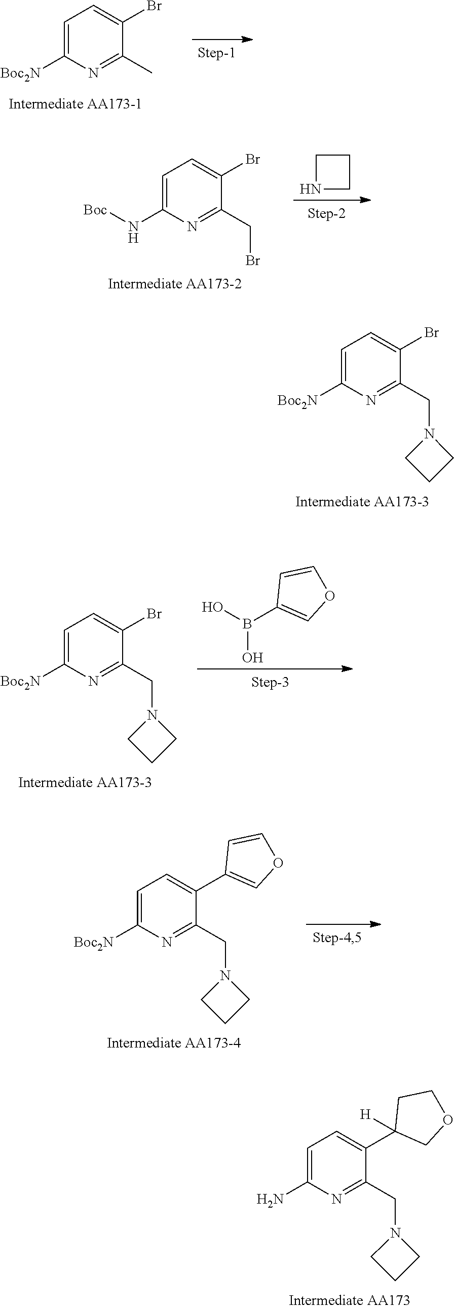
C1=C([Boc2N])N=C(C)C(Br)=C1.C1=C(N[Boc])N=C(CBr)C(Br)=C1.N1CCC1.C1=C([Boc2N])N=C(CN2CCC2)C(Br)=C1.C1=C([Boc2N])N=C(CN2CCC2)C(Br)=C1.B(O)(O)C1=COC=C1.C1=C([Boc2N])N=C(CN2CCC2)C(C2=COC=C2)=C1.C1=C(N)N=C(CN2CCC2)C(C2([H])COCC2)=C1
